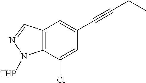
C12=C(C(Cl)=CC(C#CCC)=C1)N([THP])N=C2
